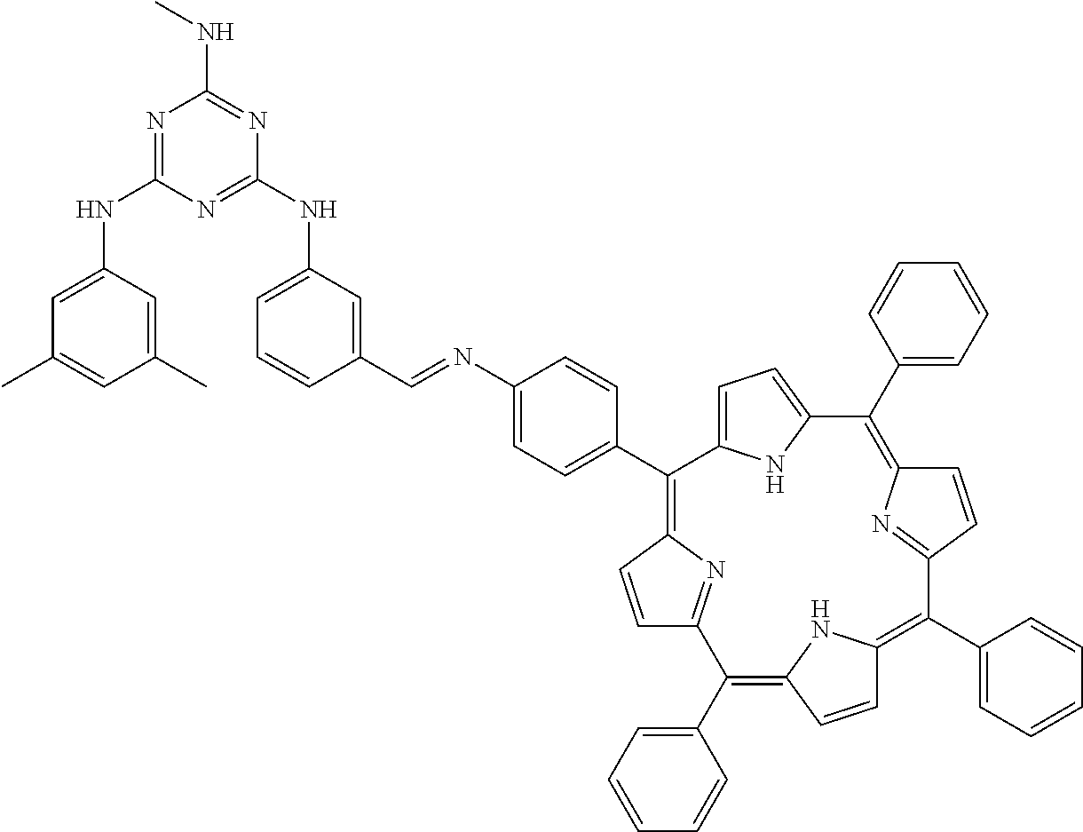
N1=C(NC2=CC(C)=CC(C)=C2)N=C(NC2=CC=CC(C=NC3=CC=C(C4=C5C=CC(=N5)C(C5=CC=CC=C5)=C5C=CC(=C(C6=CC=CC=C6)C6=NC(=C(C7=CC=CC=C7)C7=CC=C4N7)C=C6)N5)C=C3)=C2)N=C1NC
